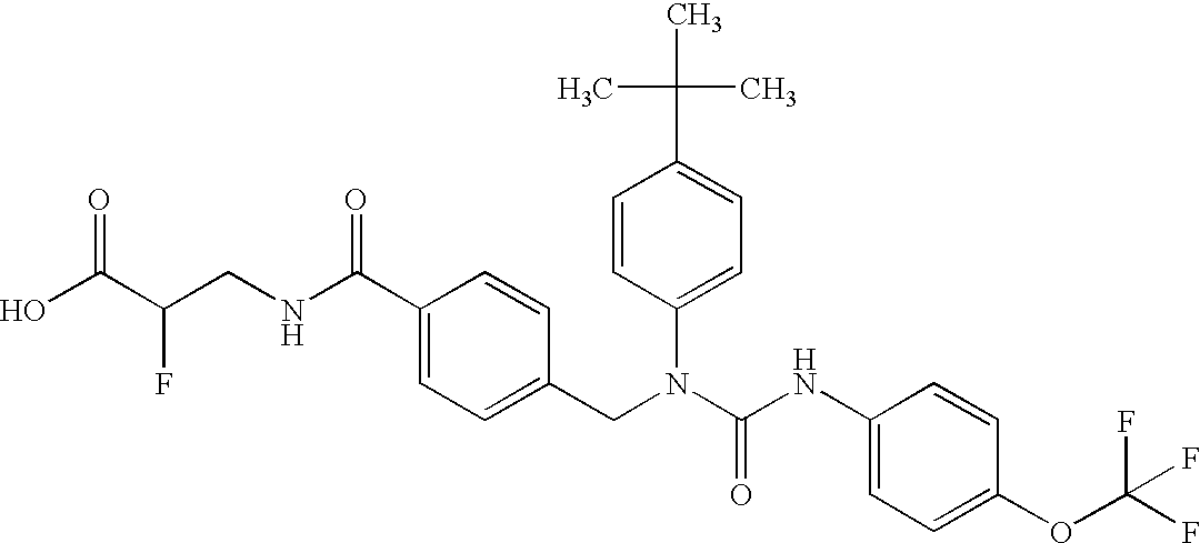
OC(C(CNC(C1=CC=C(CN(C(NC2=CC=C(OC(F)(F)F)C=C2)=O)C2=CC=C(C(C)(C)C)C=C2)C=C1)=O)F)=O
